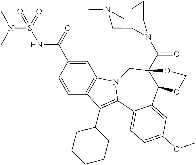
C12=C(C=CC(C(NS(N(C)C)(=O)=O)=O)=C1)C(C1CCCCC1)=C1N2CC2(C(=O)N3C4CN(C)CC3CC4)C(C3=CC(OC)=CC=C13)OCO2
